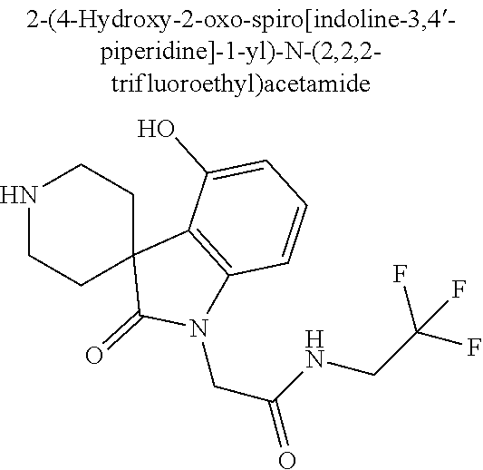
N1CCC2(CC1)C(=O)N(CC(NCC(F)(F)F)=O)C1=C2C(O)=CC=C1
